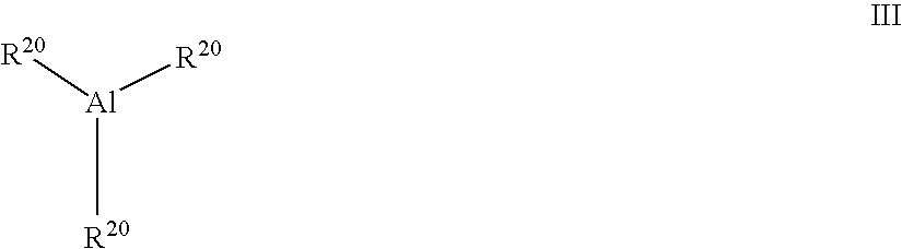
[Al]([R20])([R20])[R20]
